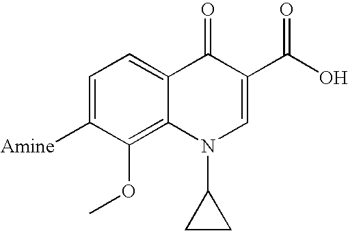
C1=C([Amine])C(OC)=C2C(=C1)C(=O)C(C(=O)O)=CN2C1CC1
